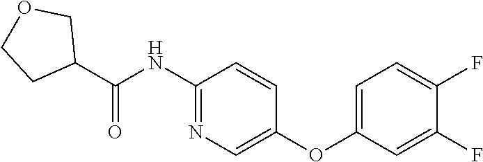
C1(C(NC2=NC=C(OC3=CC=C(F)C(F)=C3)C=C2)=O)COCC1
